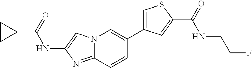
N12C(=NC(NC(C3CC3)=O)=C1)C=CC(C1=CSC(C(=O)NCCF)=C1)=C2
